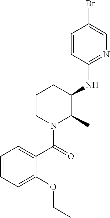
C1=CC=C(OCC)C(C(=O)N2C(C)C(NC3=NC=C(Br)C=C3)CCC2)=C1
